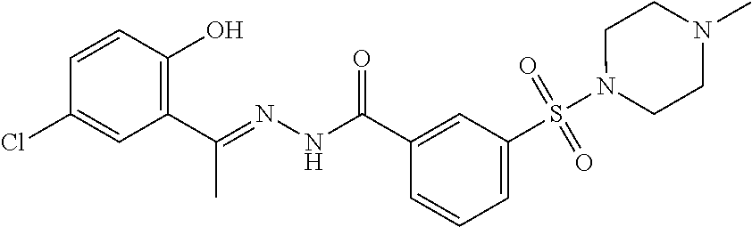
C1=CC(Cl)=CC(C(=NNC(C2=CC(S(N3CCN(C)CC3)(=O)=O)=CC=C2)=O)C)=C1O
